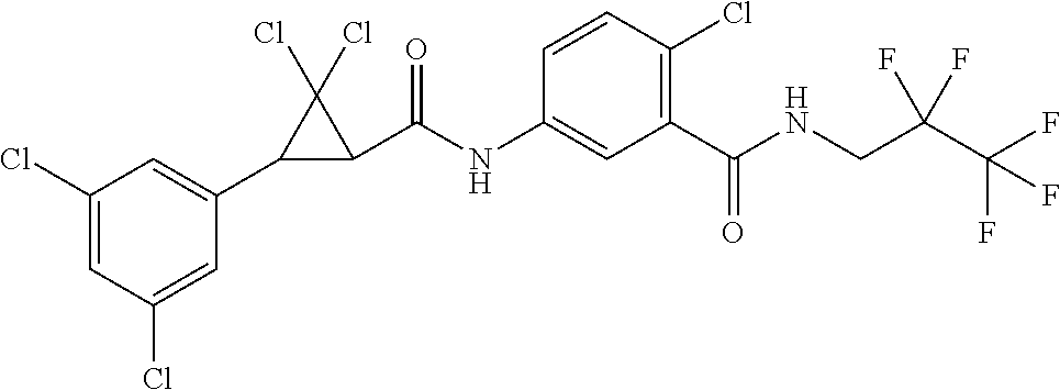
C1(Cl)=CC(Cl)=CC(C2C(C(NC3=CC(C(NCC(C(F)(F)F)(F)F)=O)=C(Cl)C=C3)=O)C2(Cl)Cl)=C1
